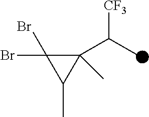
BrC1(Br)C(C(C)[CF3])(C)C1C
